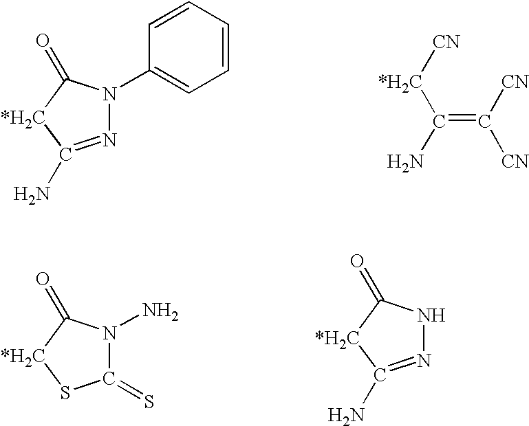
C1(N2N=C(N)[*H2C]C2=O)=CC=CC=C1.C(=C([CN])[CN])([*H2C][CN])N.N1(N)C(=S)S[*H2C]C1=O.N1N=C(N)[*H2C]C1=O
